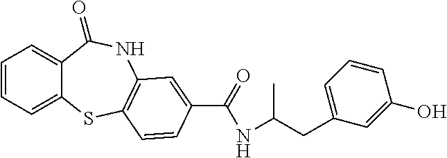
C1=CC=C2C(=C1)C(=O)NC1=C(S2)C=CC(C(=O)NC(CC2=CC=CC(O)=C2)C)=C1
